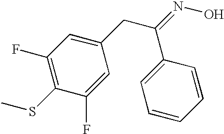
C1(F)=C(SC)C(F)=CC(CC(C2=CC=CC=C2)=NO)=C1
